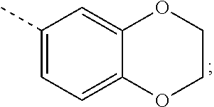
C1=C2C(=CC(C)=C1)OCCO2
